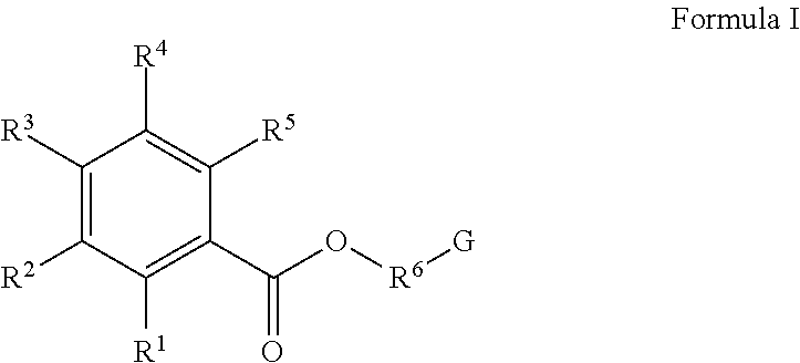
C1([R3])=C([R2])C([R1])=C(C(O[R6][G])=O)C([R5])=C1[R4]
